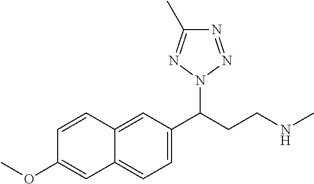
C(CCNC)(N1N=NC(C)=N1)C1=CC=C2C(=C1)C=CC(OC)=C2
